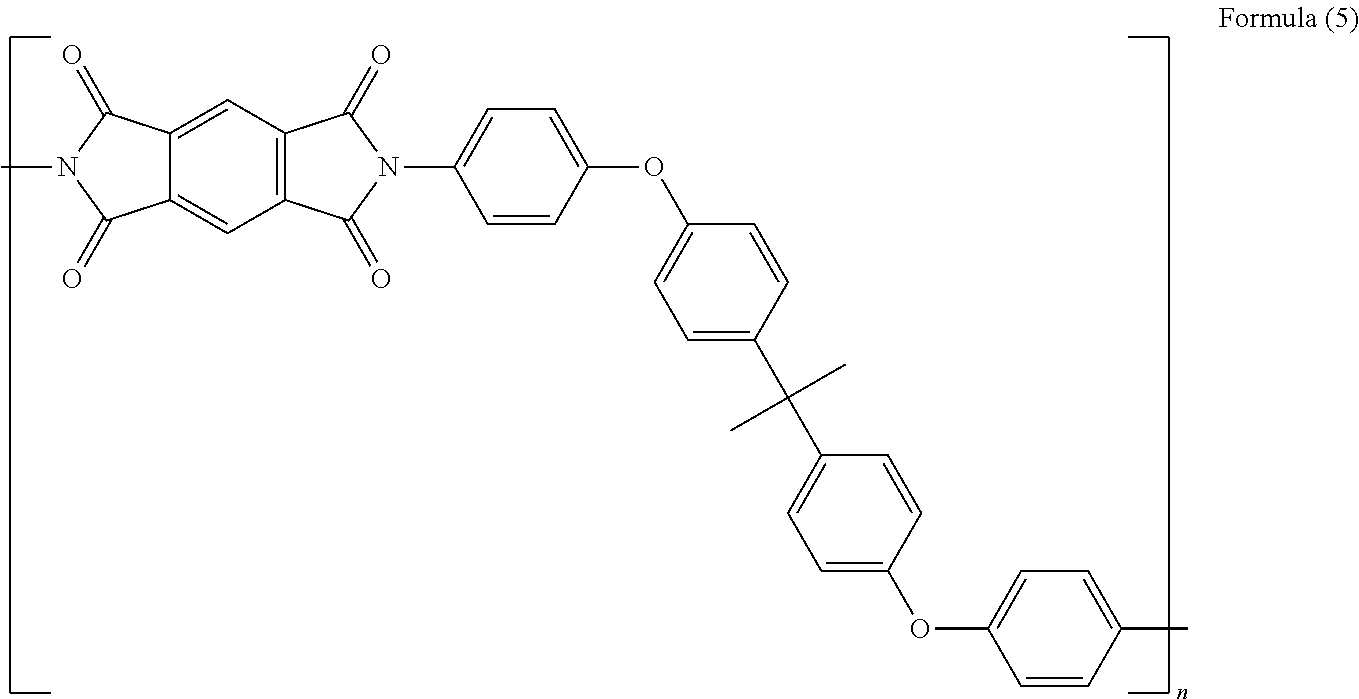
C12=CC3=C(C=C1C(=O)N(C)C2=O)C(=O)N(C1=CC=C(OC2=CC=C(C(C4=CC=C(OC5=CC=C(C)C=C5)C=C4)(C)C)C=C2)C=C1)C3=O
